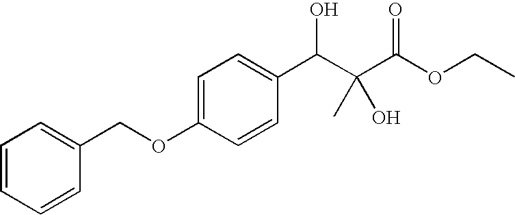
C1=CC=CC(COC2=CC=C(C(C(C(OCC)=O)(C)O)O)C=C2)=C1
